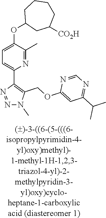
N1=C(C)C(OC2CC([CO2H])CCCC2)=CC=C1C1=C(COC2=CC(C(C)C)=NC=N2)N(C)N=N1
